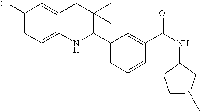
ClC1=CC=C2C(=C1)CC(C)(C)C(C1=CC=CC(C(NC3CCN(C)C3)=O)=C1)N2
